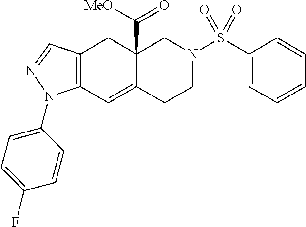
C12=C(C=C3C(C([MeO])=O)(C1)CN(S(C1=CC=CC=C1)(=O)=O)CC3)N(C1=CC=C(F)C=C1)N=C2
